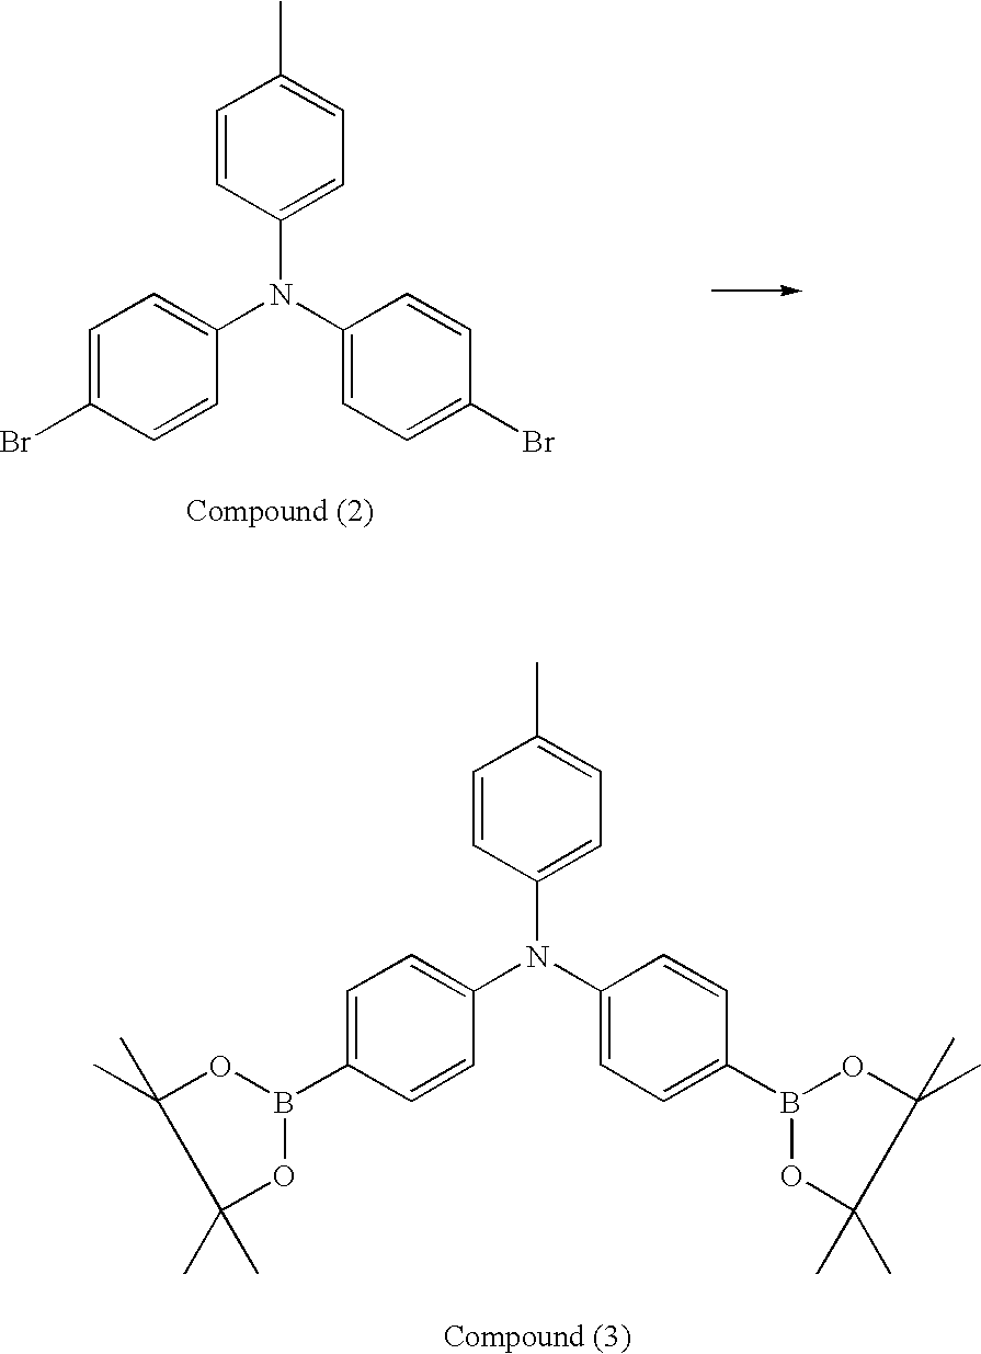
C1=CC(N(C2=CC=C(B3OC(C)(C)C(C)(C)O3)C=C2)C2=CC=C(B3OC(C)(C)C(C)(C)O3)C=C2)=CC=C1C.C1=CC(N(C2=CC=C(Br)C=C2)C2=CC=C(Br)C=C2)=CC=C1C
